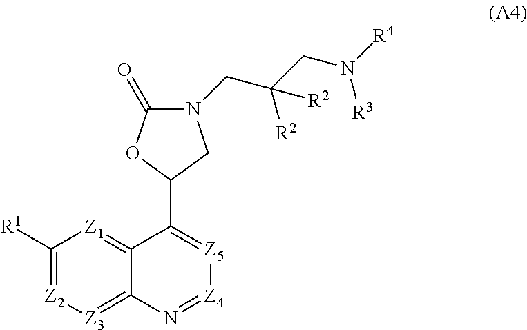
C1([R1])=[Z2][Z3]=C2C(=[Z1]1)C(C1CN(CC(CN([R4])[R3])([R2])[R2])C(=O)O1)=[Z5][Z4]=N2
